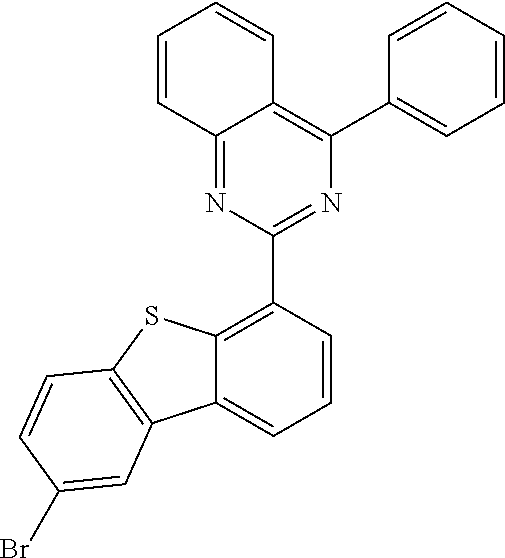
C12=C(C3=NC(C4=CC=CC=C4)=C4C(=N3)C=CC=C4)C=CC=C1C1=C(S2)C=CC(Br)=C1
